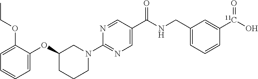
C1=C(OCC)C(OC2CCCN(C3=NC=C(C(NCC4=CC=CC([11C](O)=O)=C4)=O)C=N3)C2)=CC=C1
